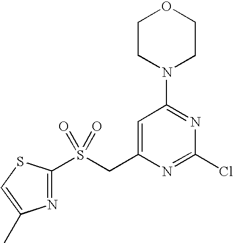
C1CN(C2=NC(Cl)=NC(CS(C3=NC(C)=CS3)(=O)=O)=C2)CCO1
